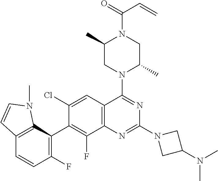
C12=C(C(C3=C(F)C4=C(C=C3Cl)C(N3C(C)CN(C(C=C)=O)C(C)C3)=NC(N3CC(N(C)C)C3)=N4)=C(F)C=C1)N(C)C=C2
